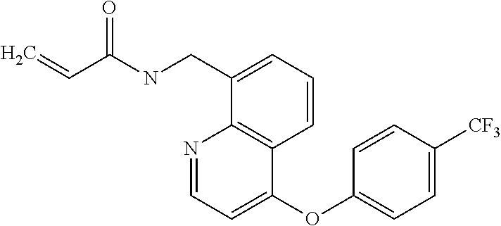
C1=NC2=C(C(OC3=CC=C([CF3])C=C3)=C1)C=CC=C2CNC(C=C)=O
